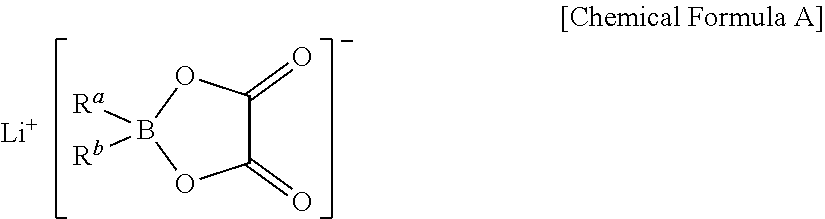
C1(=O)C(=O)OB([Ra])([Rb])O1.[Li]
